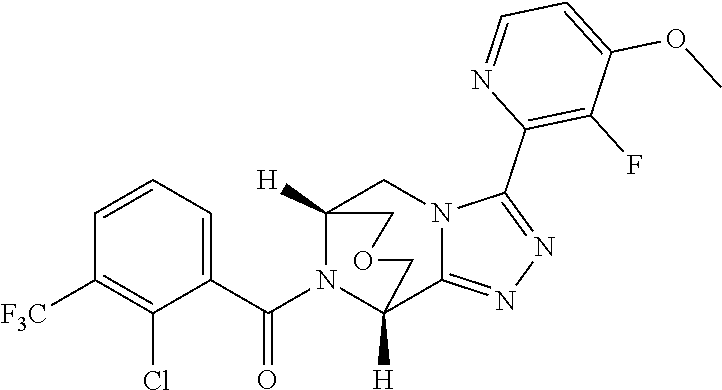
C1=CC=C(C(N2C3([H])C4=NN=C(C5=C(F)C(OC)=CC=N5)N4CC2([H])COC3)=O)C(Cl)=C1[F3C]
